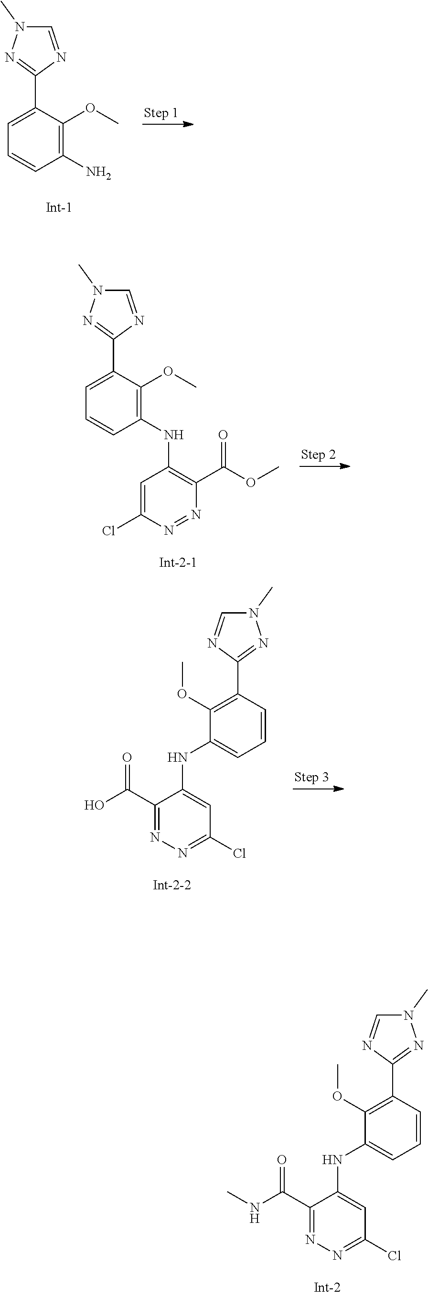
N1(C)C=NC(C2=CC=CC(N)=C2OC)=N1.N1(C)C=NC(C2=CC=CC(NC3=C(C(OC)=O)N=NC(Cl)=C3)=C2OC)=N1.N1(C)C=NC(C2=C(OC)C(NC3=CC(Cl)=NN=C3C(O)=O)=CC=C2)=N1.N1(C)C=NC(C2=C(OC)C(NC3=CC(Cl)=NN=C3C(NC)=O)=CC=C2)=N1
